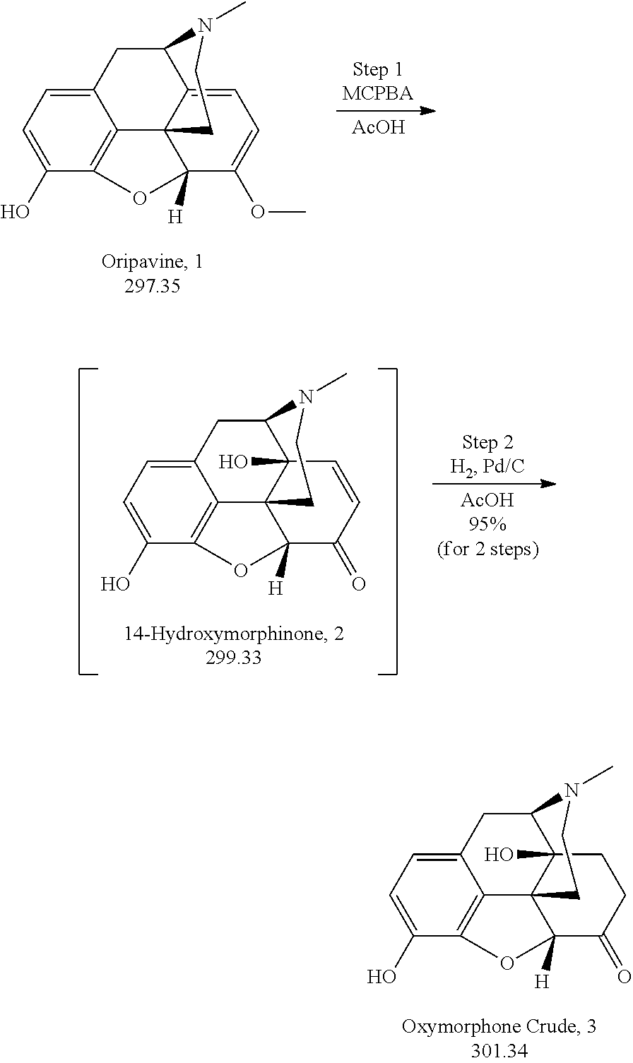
C12=CC=C(O)C3=C1C14C(=CC=C(OC)C1([H])O3)C(C2)N(C)CC4.[AcOH].C12=CC=C(O)C3=C1C14C(O)(C(C2)N(C)CC1)C=CC(=O)C4([H])O3.C12=CC=C(O)C3=C1C14C(O)(C(C2)N(C)CC1)CCC(=O)C4([H])O3
